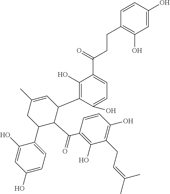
C1=C(O)C=CC(CCC(C2=CC=C(O)C(C3C=C(C)CC(C4=CC=C(O)C=C4O)C3C(C3=C(O)C(CC=C(C)C)=C(O)C=C3)=O)=C2O)=O)=C1O
